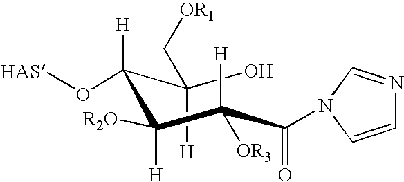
OC(C([H])(O[HAS])C([H])([R2O])C(C(=O)N1C=CN=C1)([H])[OR3])([H])C[OR1]
